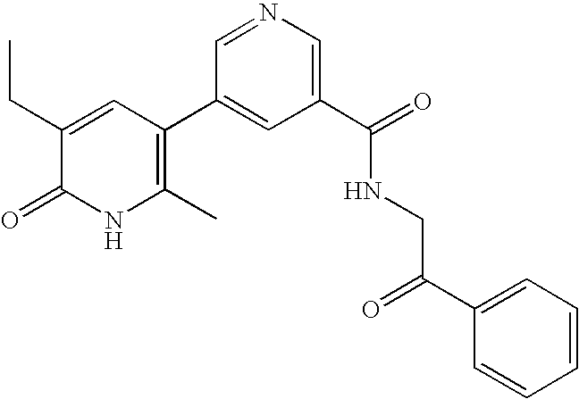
C1(C)=C(C2=CC(C(=O)NCC(C3=CC=CC=C3)=O)=CN=C2)C=C(CC)C(=O)N1
